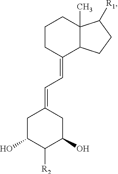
C12(C)C(C(=CC=C3CC(O)C([R2])C(O)C3)CCC1)CCC2[R1]
